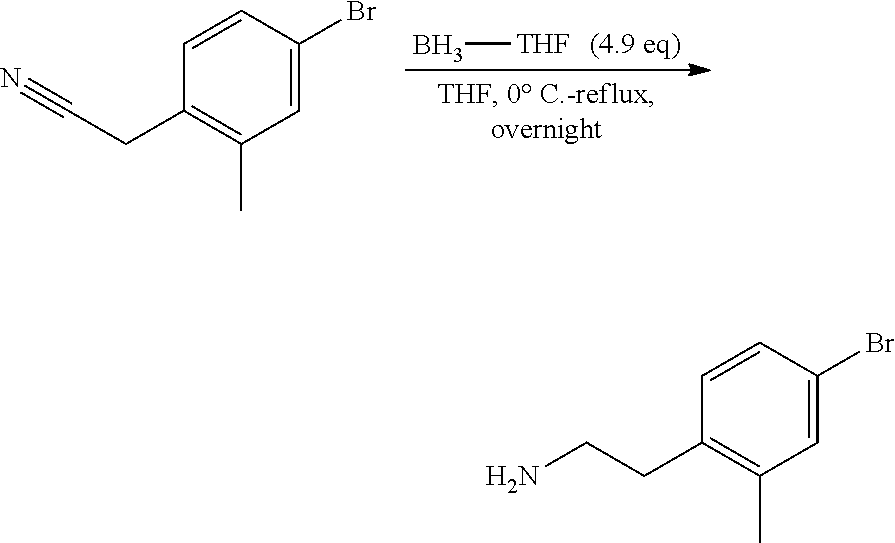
B[THF].C1=C(Br)C=CC(CC#N)=C1C.C1=C(Br)C=CC(CCN)=C1C
